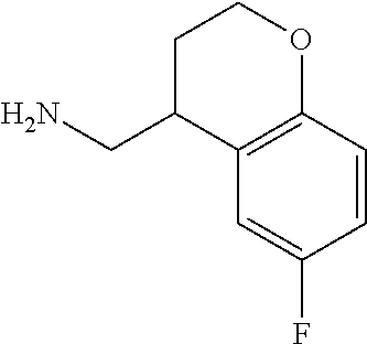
C1=CC2=C(C=C1F)C(CN)CCO2
